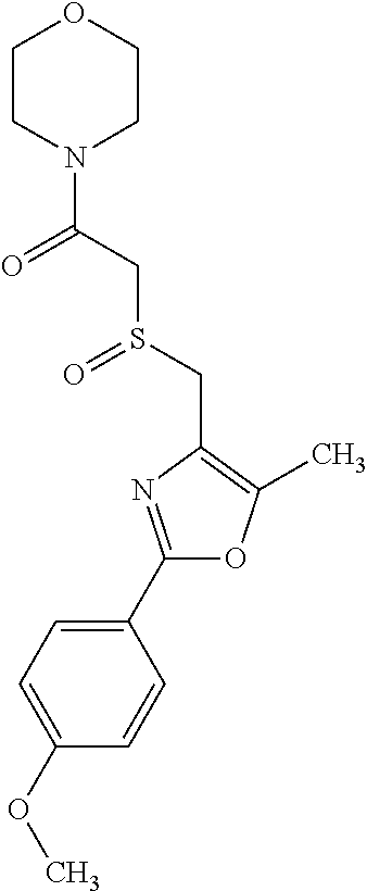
C1(C2=NC(CS(=O)CC(=O)N3CCOCC3)=C(C)O2)=CC=C(OC)C=C1
